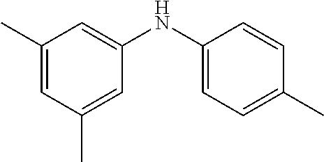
C1(C)=CC(C)=CC(NC2=CC=C(C)C=C2)=C1
